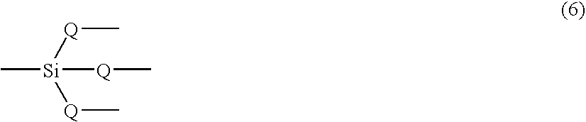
C[Si]([Q]C)([Q]C)[Q]C
